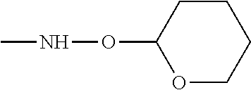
O1CCCCC1ONC
